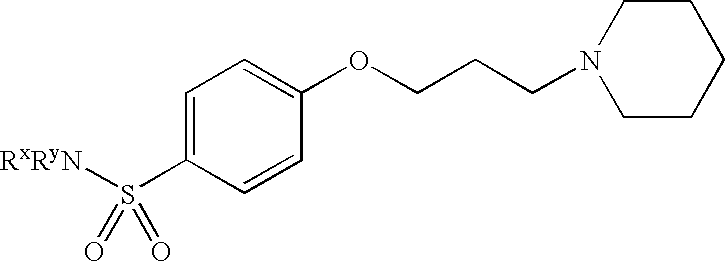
[RxRyN]S(C1=CC=C(OCCCN2CCCCC2)C=C1)(=O)=O
